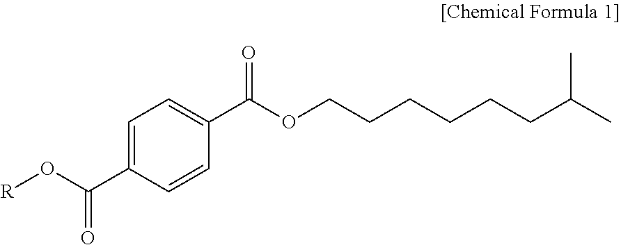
C1=C(C(O[R])=O)C=CC(C(OCCCCCCC(C)C)=O)=C1
